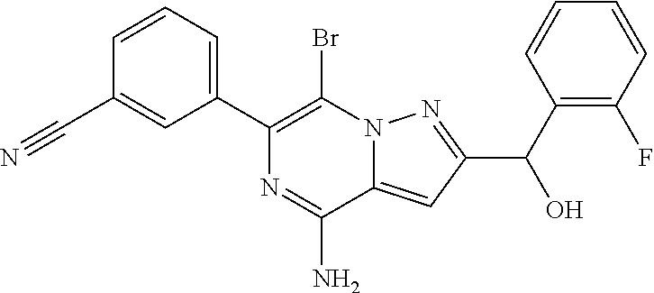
C1=CC=C(C2=C(Br)N3C(=CC(C(C4=C(F)C=CC=C4)O)=N3)C(N)=N2)C=C1C#N
